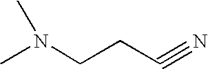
CN(CCC#N)C
